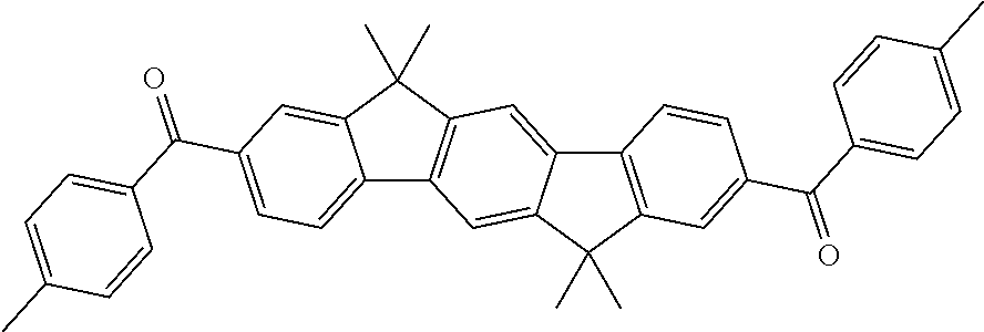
C12=CC=C(C(C3=CC=C(C)C=C3)=O)C=C1C(C)(C)C1=C2C=C2C(=C1)C1=C(C2(C)C)C=C(C(C2=CC=C(C)C=C2)=O)C=C1
